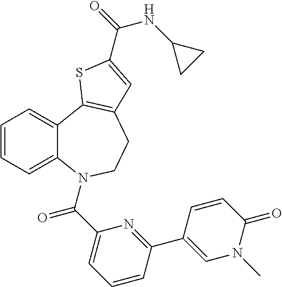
C1=CC=C2C(=C1)C1=C(CCN2C(C2=CC=CC(C3=CN(C)C(=O)C=C3)=N2)=O)C=C(C(NC2CC2)=O)S1
